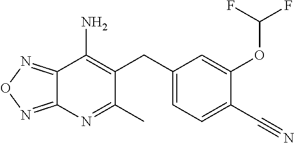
C12=NON=C1N=C(C)C(CC1=CC=C(C#N)C(OC(F)F)=C1)=C2N
